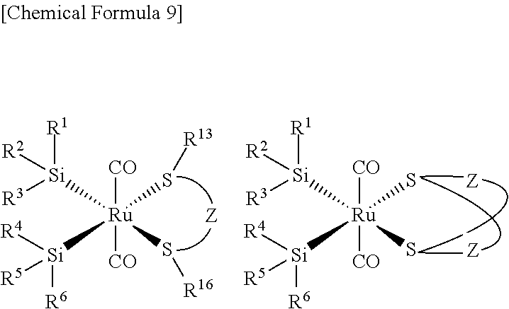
[CO][Ru](S[R13])([CO])(S[R16])([Si]([R1])([R2])[R3])[Si]([R6])([R5])[R4].[CO][Ru](S)([CO])(S)([Si]([R1])([R2])[R3])[Si]([R6])([R5])[R4]
